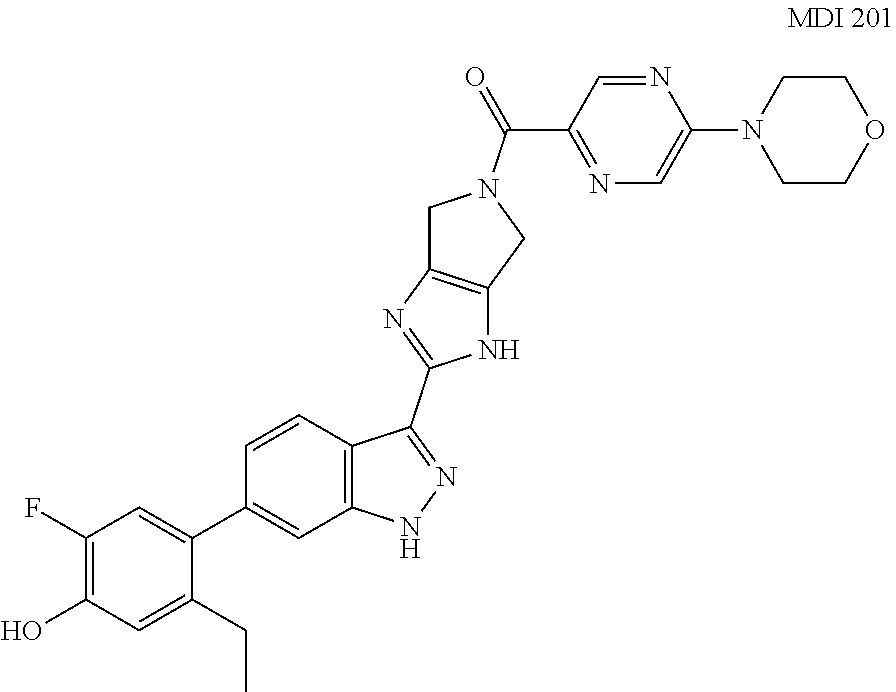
N1(C2=CN=C(C(N3CC4=C(NC(C5=NNC6=C5C=CC(C5=CC(F)=C(O)C=C5CC)=C6)=N4)C3)=O)C=N2)CCOCC1
